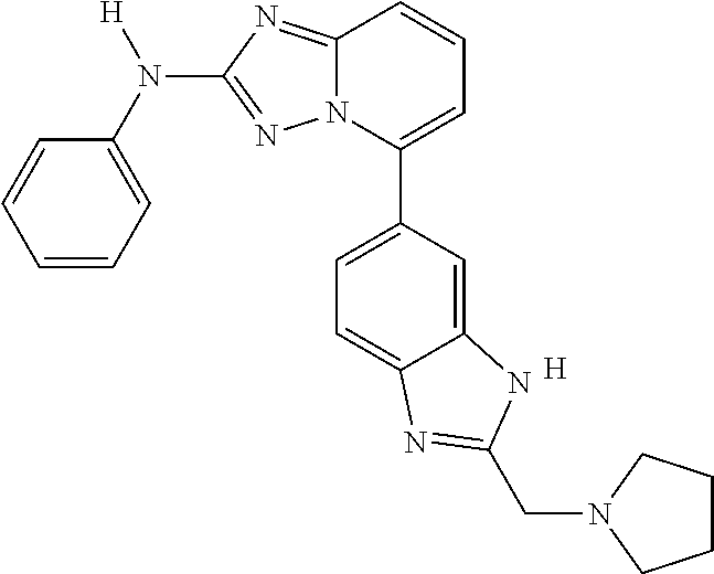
C1=CC=C(N([H])C2=NN3C(=N2)C=CC=C3C2=CC=C3C(=C2)NC(CN2CCCC2)=N3)C=C1.[H]
